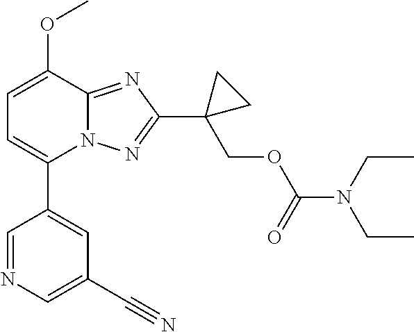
C1=C(OC)C2=NC(C3(COC(N(CC)CC)=O)CC3)=NN2C(C2=CC(C#N)=CN=C2)=C1
